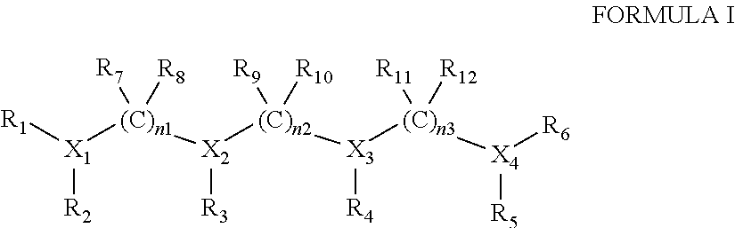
[R1][X1]([(C)n1]([X2]([(C)n2]([X3]([(C)n3]([X4]([R6])[R5])([R11])[R12])[R4])([R9])[R10])[R3])([R7])[R8])[R2]
